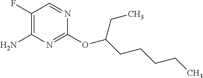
O(C1=NC(N)=C(F)C=N1)C(CCCCC)CC
